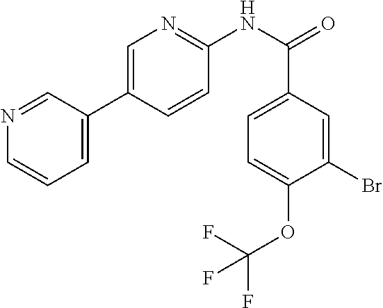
N1=CC(C2=CN=C(NC(C3=CC=C(OC(F)(F)F)C(Br)=C3)=O)C=C2)=CC=C1
